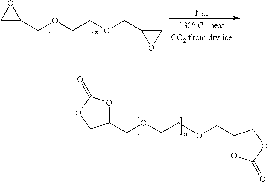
C1C(COCCOCC2CO2)O1.[NaI].C1(COCCOCC2OC(=O)OC2)OC(=O)OC1
